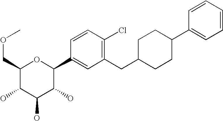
C1(COC)C(O)C(O)C(O)C(C2=CC(CC3CCC(C4=CC=CC=C4)CC3)=C(Cl)C=C2)O1
